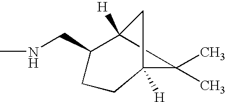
C12([H])C(C)(C)C([H])(C1)C(CNC)CC2
